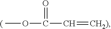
COC(=O)C=[CH2)]
